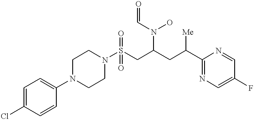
O=S(=O)(N1CCN(C2=CC=C(Cl)C=C2)CC1)CC(CC(C1=NC=C(F)C=N1)[Me])N(C=O)O
